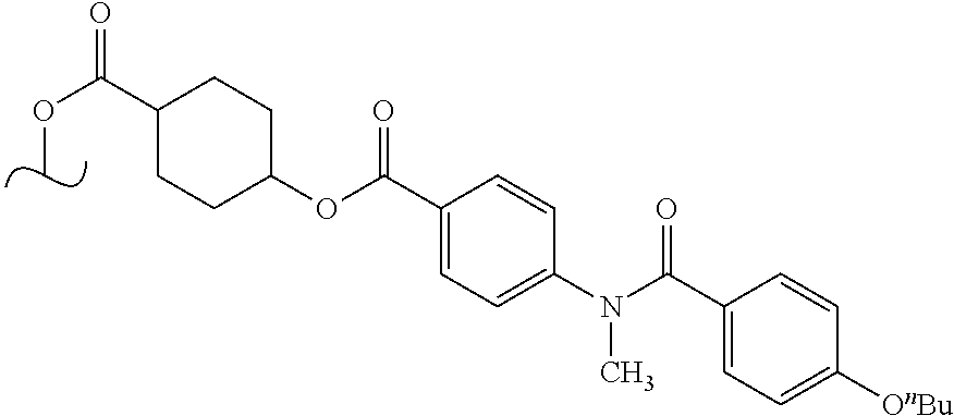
C(OC)(=O)C1CCC(OC(C2=CC=C(N(C(C3=CC=C([OnBu])C=C3)=O)C)C=C2)=O)CC1
